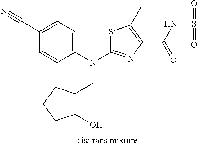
S1C(N(C2=CC=C(C#N)C=C2)CC2C(O)CCC2)=NC(C(NS(C)(=O)=O)=O)=C1C
